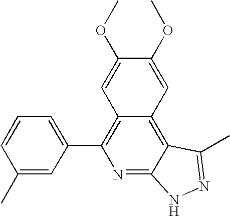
C1(C)=CC(C2=C3C(=C4C(=N2)NN=C4C)C=C(OC)C(OC)=C3)=CC=C1
